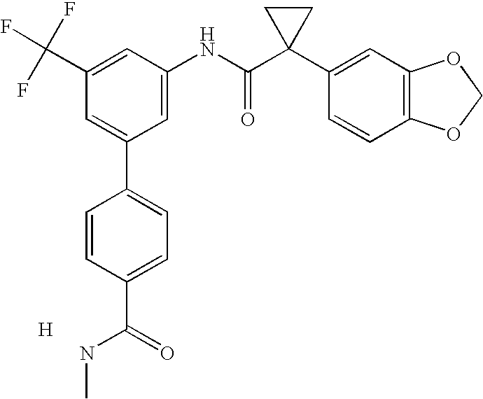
C1(C(F)(F)F)=CC(NC(C2(C3=CC4=C(C=C3)OCO4)CC2)=O)=CC(C2=CC=C(C(NC)=O)C=C2)=C1.[H]
